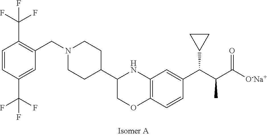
C1=CC(C(F)(F)F)=CC(CN2CCC(C3NC4=C(OC3)C=CC(C(C(C([O-Na+])=O)C)C3CC3)=C4)CC2)=C1C(F)(F)F
